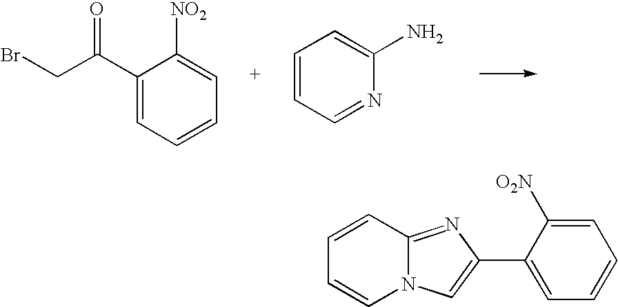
C1(C(CBr)=O)=CC=CC=C1[NO2].C1=CC=NC(N)=C1.C1=CC2=NC(C3=CC=CC=C3[O2N])=CN2C=C1
